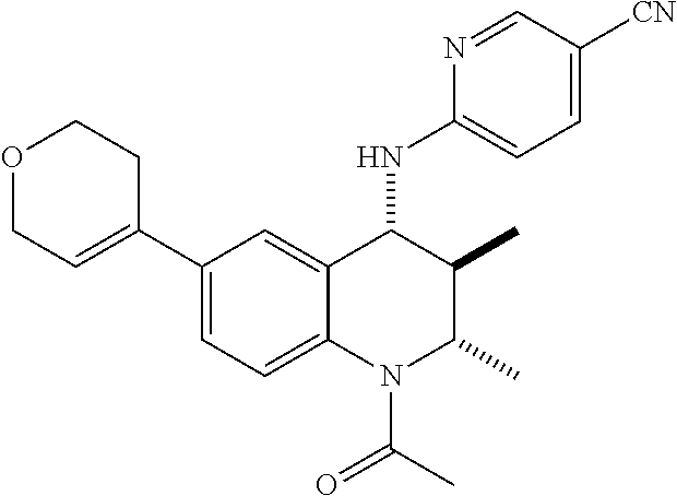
C1(C2=CCOCC2)=CC=C2C(=C1)C(NC1=CC=C([CN])C=N1)C(C)C(C)N2C(C)=O
